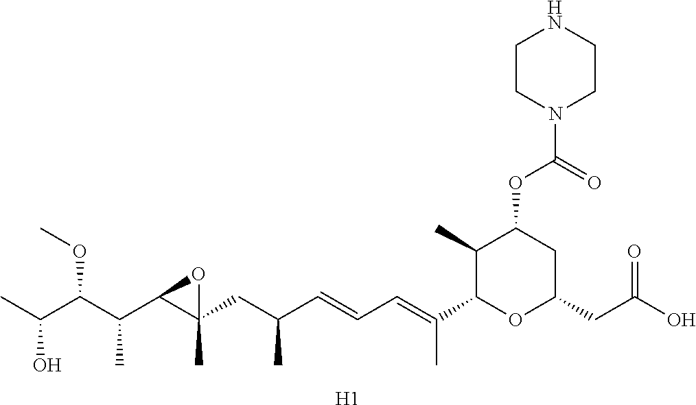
C1(C)C(C(=CC=CC(CC2(C)C(C(C(C(C)O)OC)C)O2)C)C)OC(CC(O)=O)CC1OC(=O)N1CCNCC1.[H1]
